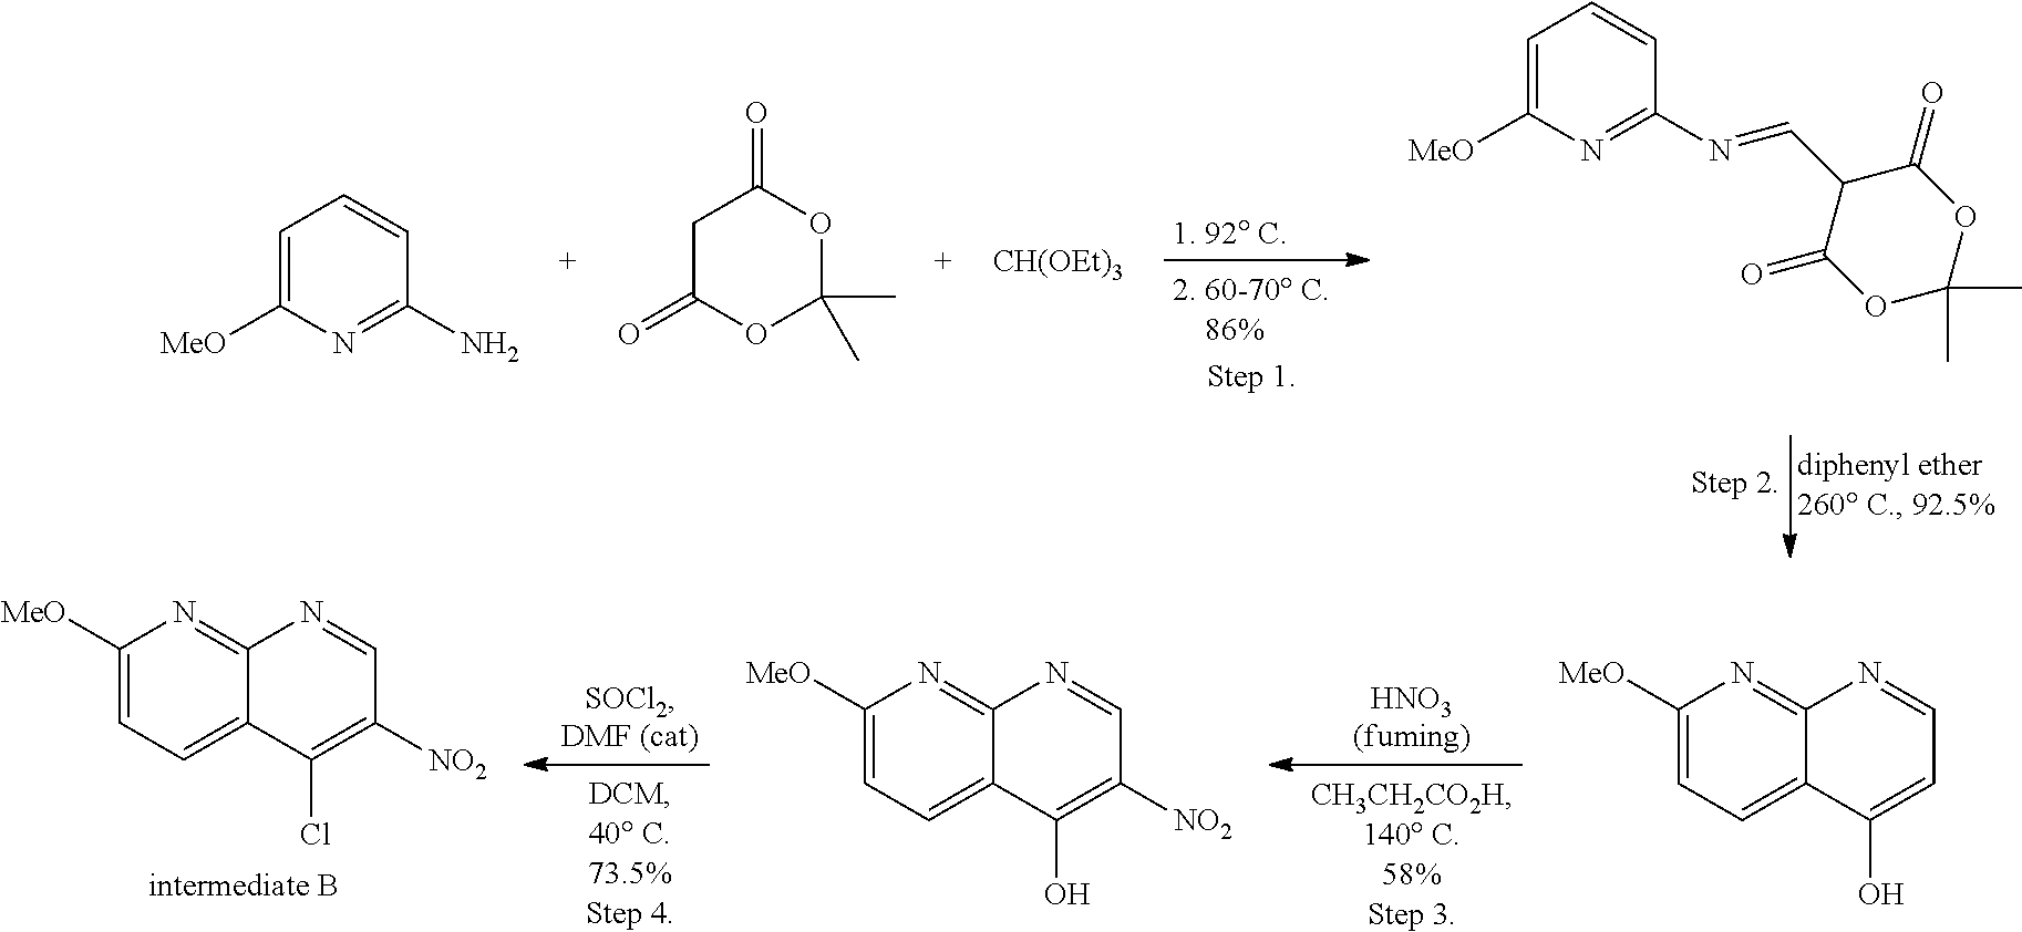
C1=C([MeO])N=C(N)C=C1.C1C(=O)OC(C)(C)OC1=O.[CH(OEt)3].C1=C([MeO])N=C(N=CC2C(=O)OC(C)(C)OC2=O)C=C1.C1([MeO])=CC=C2C(=N1)N=CC([NO2])=C2Cl.C1([MeO])=CC=C2C(=N1)N=CC=C2O.C1([MeO])=CC=C2C(=N1)N=CC([NO2])=C2O
